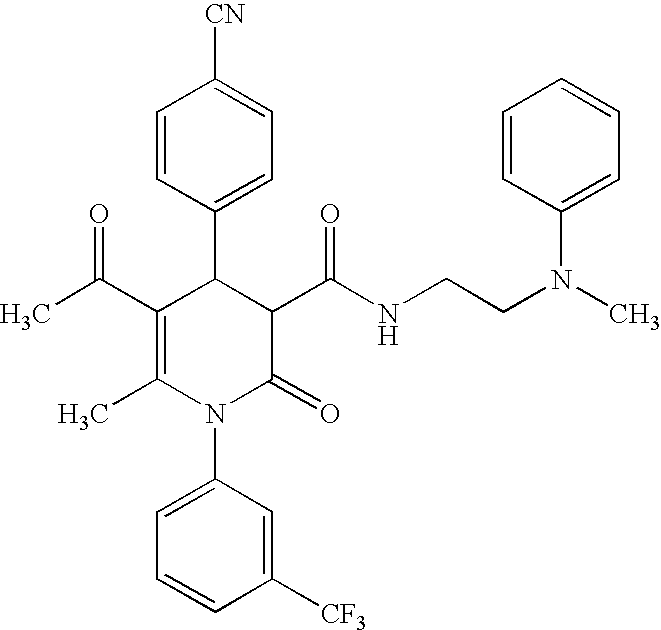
C1=CC(C2C(C(C)=O)=C(C)N(C3=CC=CC([CF3])=C3)C(=O)C2C(NCCN(C)C2=CC=CC=C2)=O)=CC=C1[CN]
